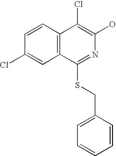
C12=C(C(Cl)=C(O)N=C1SCC1=CC=CC=C1)C=CC(Cl)=C2
